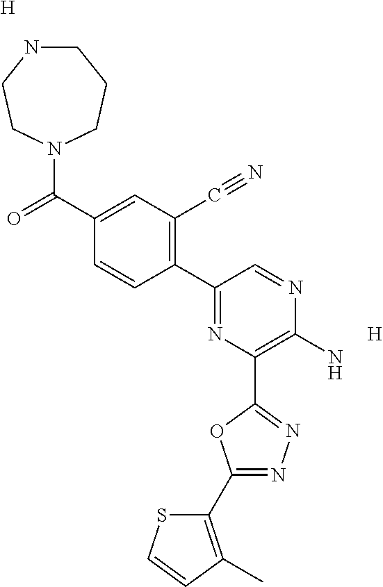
C1NCCN(C(C2=CC(C#N)=C(C3=NC(C4=NN=C(C5=C(C)C=CS5)O4)=C(N)N=C3)C=C2)=O)CC1.[H].[H]
